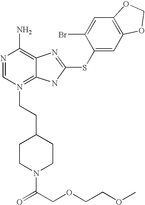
N1=CN(CCC2CCN(C(=O)COCCOC)CC2)=C2C(=C1N)N=C(SC1=CC3=C(C=C1Br)OCO3)N2
